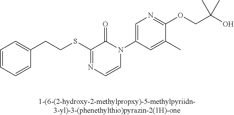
C(SC1=NC=CN(C2=CN=C(OCC(O)(C)C)C(C)=C2)C1=O)CC1=CC=CC=C1
